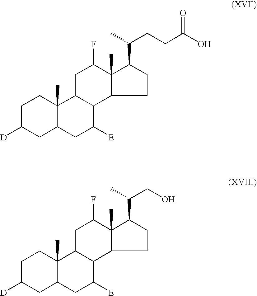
C1C([D])CC2C(C)(C1)C1C(C([E])C2)C2CCC(C(C)CCC(O)=O)C2(C)C(F)C1.C1C([D])CC2C(C)(C1)C1C(C([E])C2)C2CCC(C(C)CO)C2(C)C(F)C1
